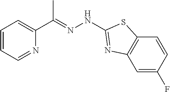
C1=CC=NC(C(=NNC2=NC3=C(C=CC(F)=C3)S2)C)=C1
